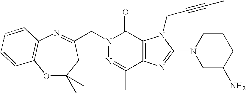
N1=C(C)C2=C(C(=O)N1CC1=NC3=C(OC(C)(C)C1)C=CC=C3)N(CC#CC)C(N1CC(N)CCC1)=N2
